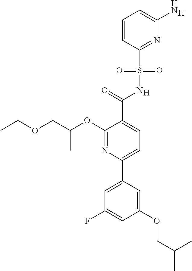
[H].C1(C(=O)NS(C2=NC(N)=CC=C2)(=O)=O)=CC=C(C2=CC(F)=CC(OCC(C)C)=C2)N=C1OC(COCC)C.[H]
